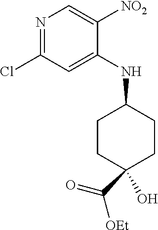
C1CC(O)(C([OEt])=O)CCC1NC1=CC(Cl)=NC=C1[NO2]
